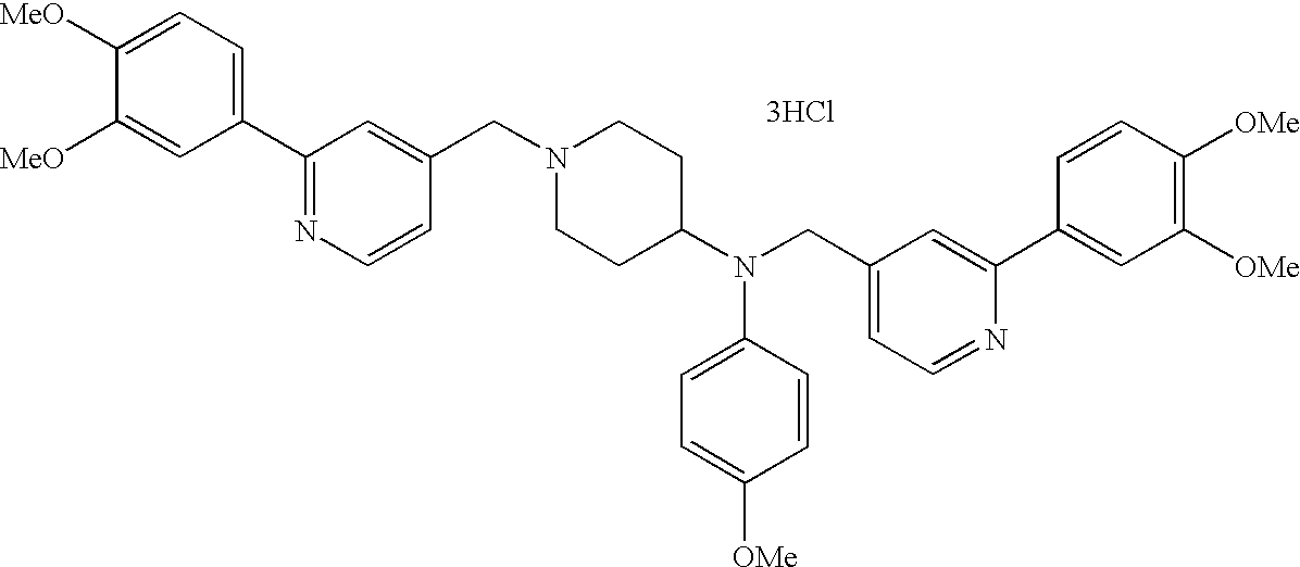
C1=C([MeO])C([MeO])=CC(C2=NC=CC(CN3CCC(N(CC4=CC=NC(C5=CC([OMe])=C([OMe])C=C5)=C4)C4=CC=C([OMe])C=C4)CC3)=C2)=C1.[3HCl]
